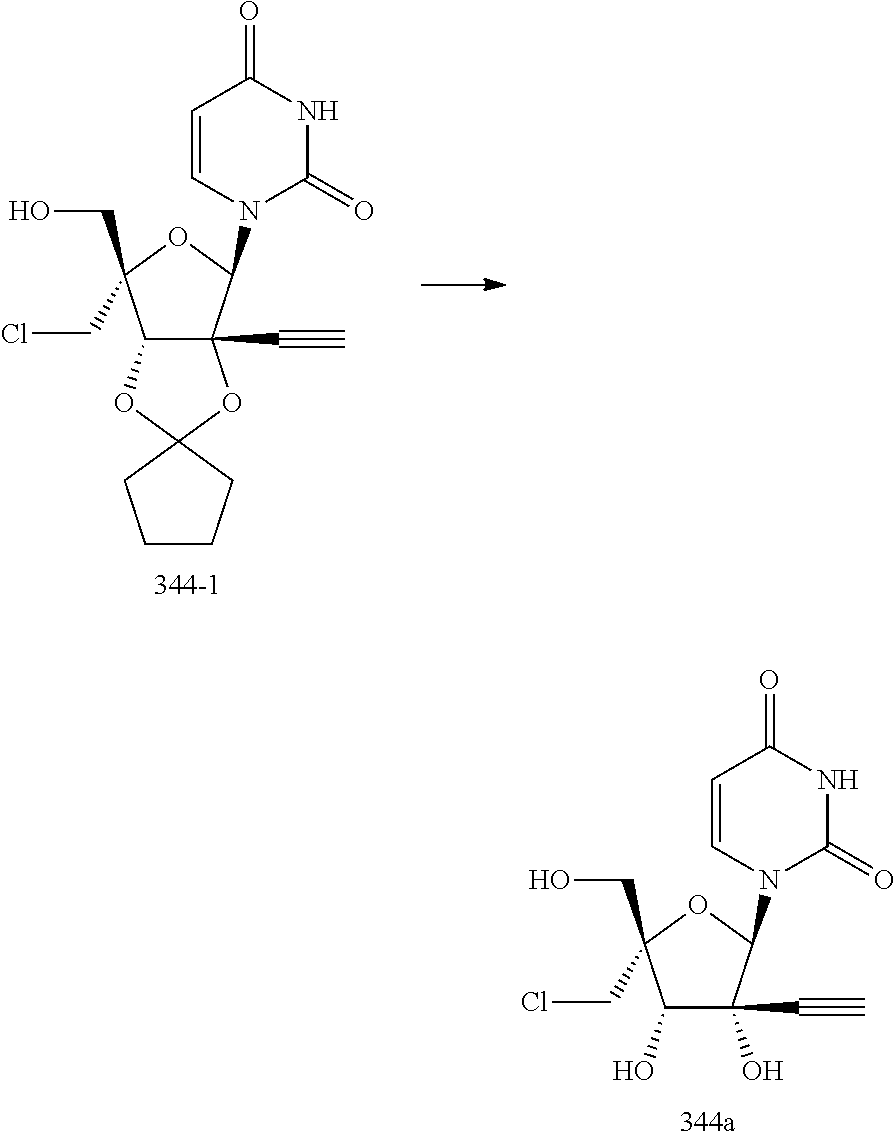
C12C(C#C)(OC3(O1)CCCC3)C(N1C(=O)NC(=O)C=C1)OC2(CO)CCl.C1(O)C(O)(C#C)C(N2C(=O)NC(=O)C=C2)OC1(CO)CCl
